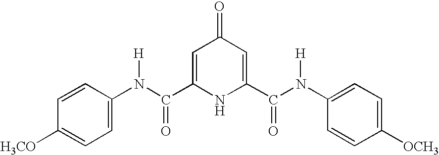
C1=C(C(N(C2=CC=C([H3CO])C=C2)[H])=O)NC(C(N(C2=CC=C([OCH3])C=C2)[H])=O)=CC1=O
